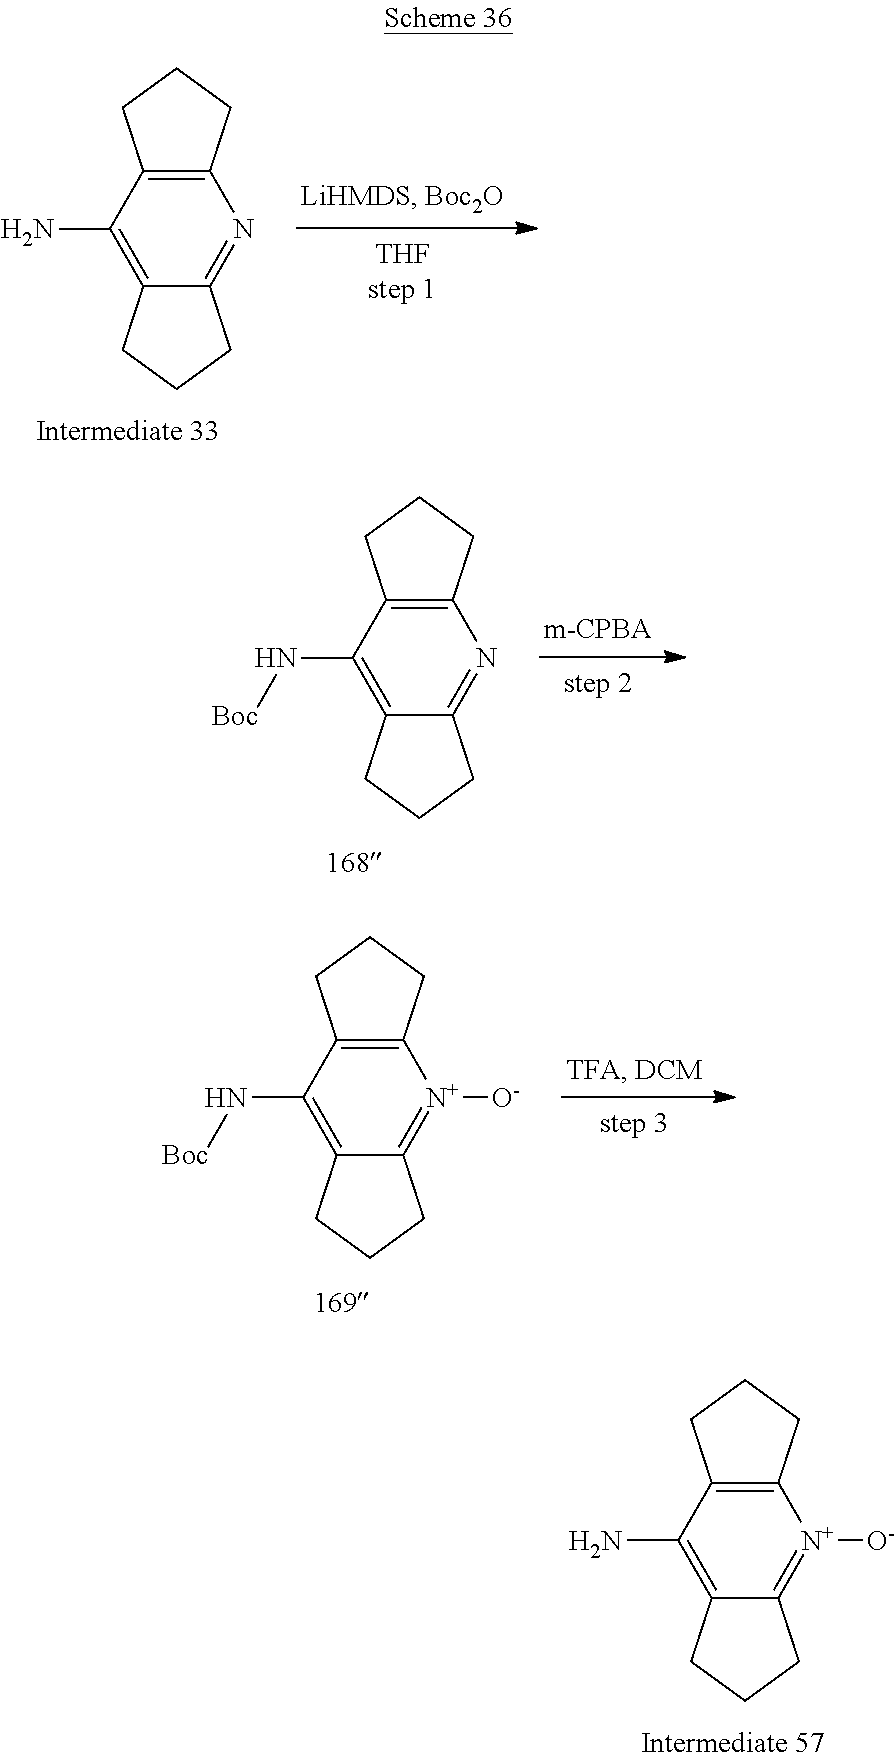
C12=C(N)C3=C(N=C1CCC2)CCC3.C12=C(N[Boc])C3=C(N=C1CCC2)CCC3.C12=C(N[Boc])C3=C([N+]([O-])=C1CCC2)CCC3.C12=C(N)C3=C([N+]([O-])=C1CCC2)CCC3
